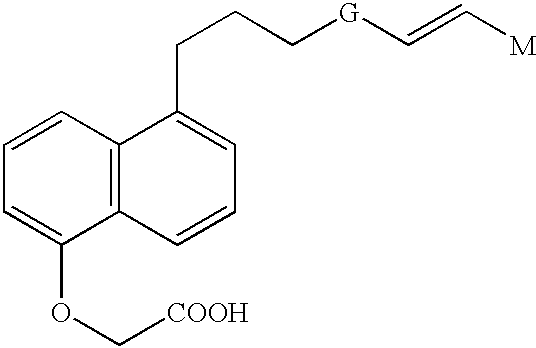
C12=C(C=CC=C1OC[COOH])C(CCC[G]C=C[M])=CC=C2
